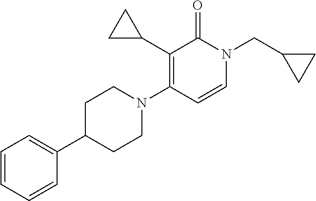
C1C(C2=CC=CC=C2)CCN(C2=C(C3CC3)C(=O)N(CC3CC3)C=C2)C1
